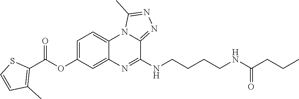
C1=C(OC(C2=C(C)C=CS2)=O)C=C2C(=C1)N1C(=NN=C1C)C(NCCCCNC(CCC)=O)=N2
